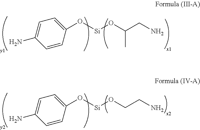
C1=CC(O[Si]OC(C)CN)=CC=C1N.C1=CC(O[Si]OCCN)=CC=C1N
